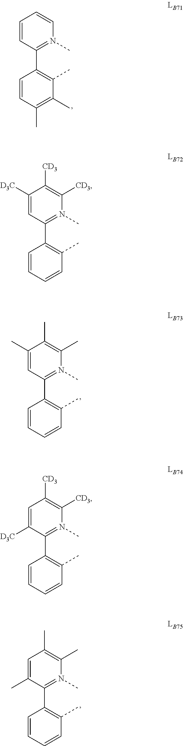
C1=CN(C)=C(C2=C(C)C(C)=C(C)C=C2)C=C1.C1([CD3])=C([CD3])N(C)=C(C2=C(C)C=CC=C2)C=C1[D3C].C1(C)=C(C)N(C)=C(C2=C(C)C=CC=C2)C=C1C.C1([CD3])=C([CD3])N(C)=C(C2=C(C)C=CC=C2)C([D3C])=C1.C1(C)=C(C)N(C)=C(C2=C(C)C=CC=C2)C(C)=C1
